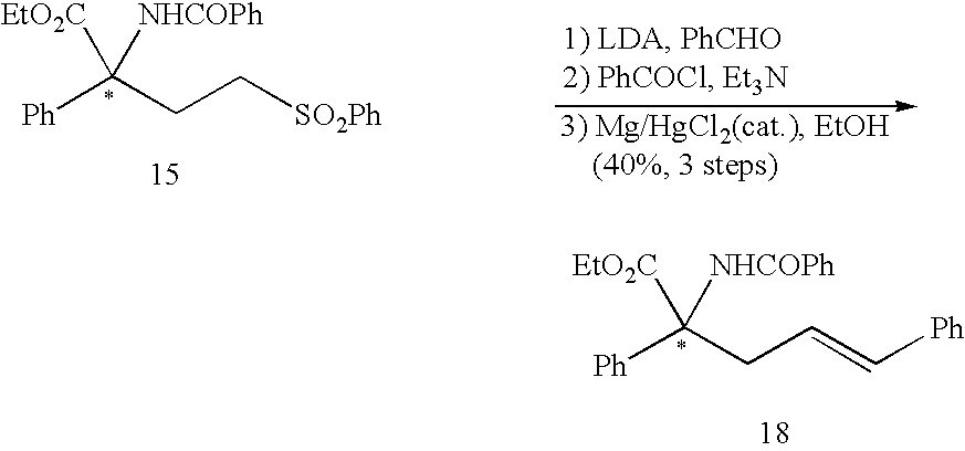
[Ph]C(CC=C[Ph])([NHCOPh])[EtO2C].[Ph]C(CC[SO2Ph])([NHCOPh])[EtO2C]
